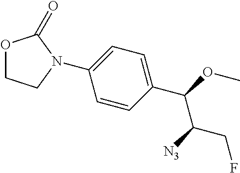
C1(N2CCOC2=O)=CC=C(C(OC)C([N3])CF)C=C1
